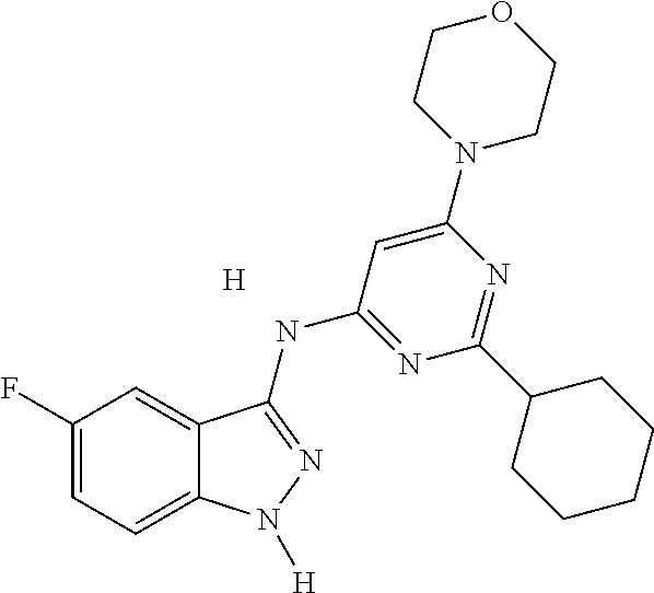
C1(F)=CC=C2C(=C1)C(NC1=NC(C3CCCCC3)=NC(N3CCOCC3)=C1)=NN2[H].[H]
